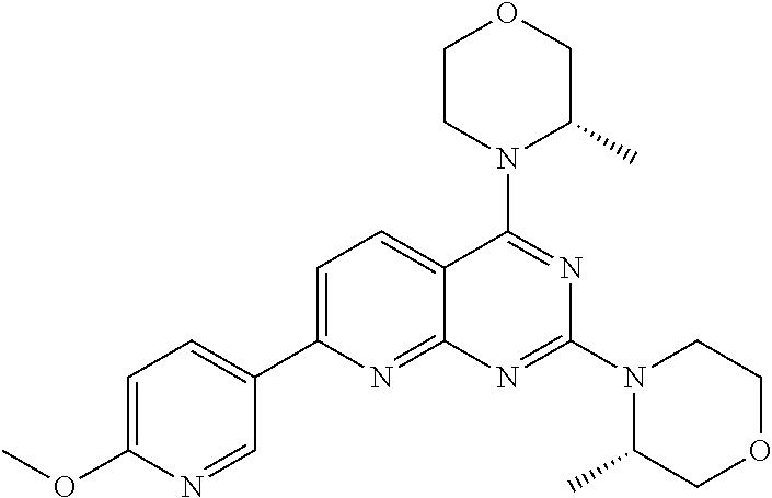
C1=C(C2=CC=C(OC)N=C2)N=C2C(=C1)C(N1C(C)COCC1)=NC(N1C(C)COCC1)=N2
